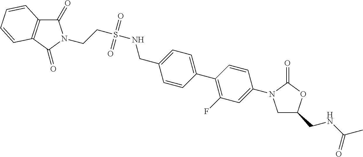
C1(C2=CC=C(CNS(=O)(=O)CCN3C(=O)C4=C(C3=O)C=CC=C4)C=C2)=C(F)C=C(N2CC(CNC(C)=O)OC2=O)C=C1
